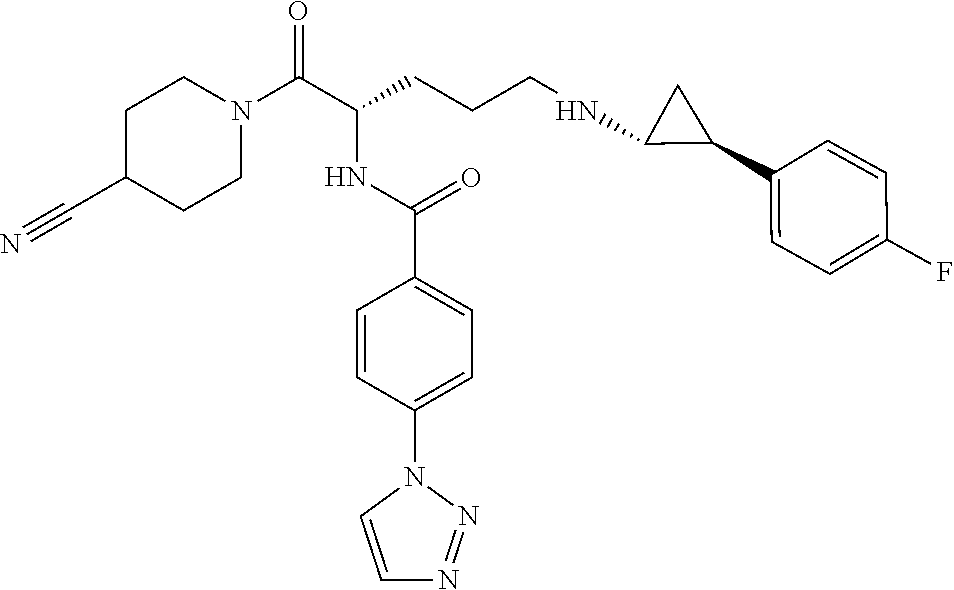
C1C(C#N)CCN(C(C(CCCNC2C(C3=CC=C(F)C=C3)C2)NC(C2=CC=C(N3C=CN=N3)C=C2)=O)=O)C1
